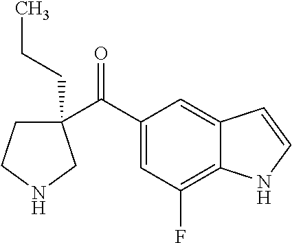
C1(CCC)(C(C2=CC(F)=C3C(=C2)C=CN3)=O)CCNC1
